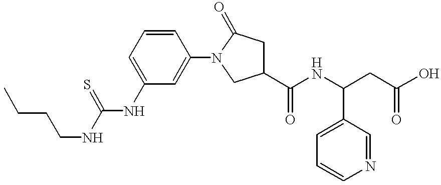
S=C(NCCCC)NC1=CC=CC(N2CC(C(NC(CC(=O)O)C3=CC=CN=C3)=O)CC2=O)=C1
